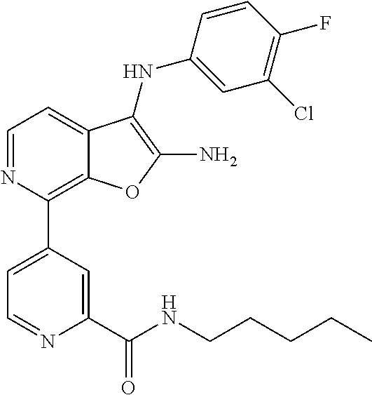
C1(Cl)=C(F)C=CC(NC2=C(N)OC3=C(C4=CC=NC(C(NCCCCC)=O)=C4)N=CC=C32)=C1
